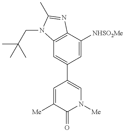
C12=C(C([NHSO2Me])=CC(C3=CN([Me])C(=O)C([Me])=C3)=C1)N=C(C)N2CC(C)(C)C
